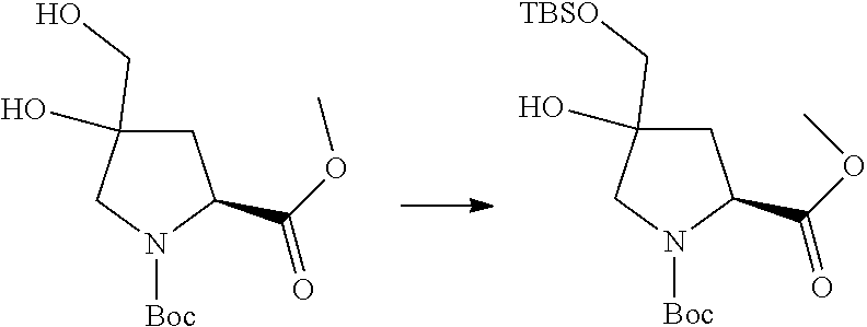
C1(O)(C[TBSO])CC(C(=O)OC)N([Boc])C1.C1(O)(CO)CC(C(=O)OC)N([Boc])C1
